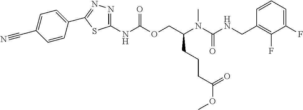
C1=CC(CNC(N(C(COC(NC2=NN=C(C3=CC=C(C#N)C=C3)S2)=O)CCCC(OC)=O)C)=O)=C(F)C(F)=C1
